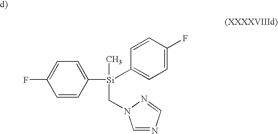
FC1=CC=C([Si](C)(C2=CC=C(F)C=C2)CN2C=NC=N2)C=C1
